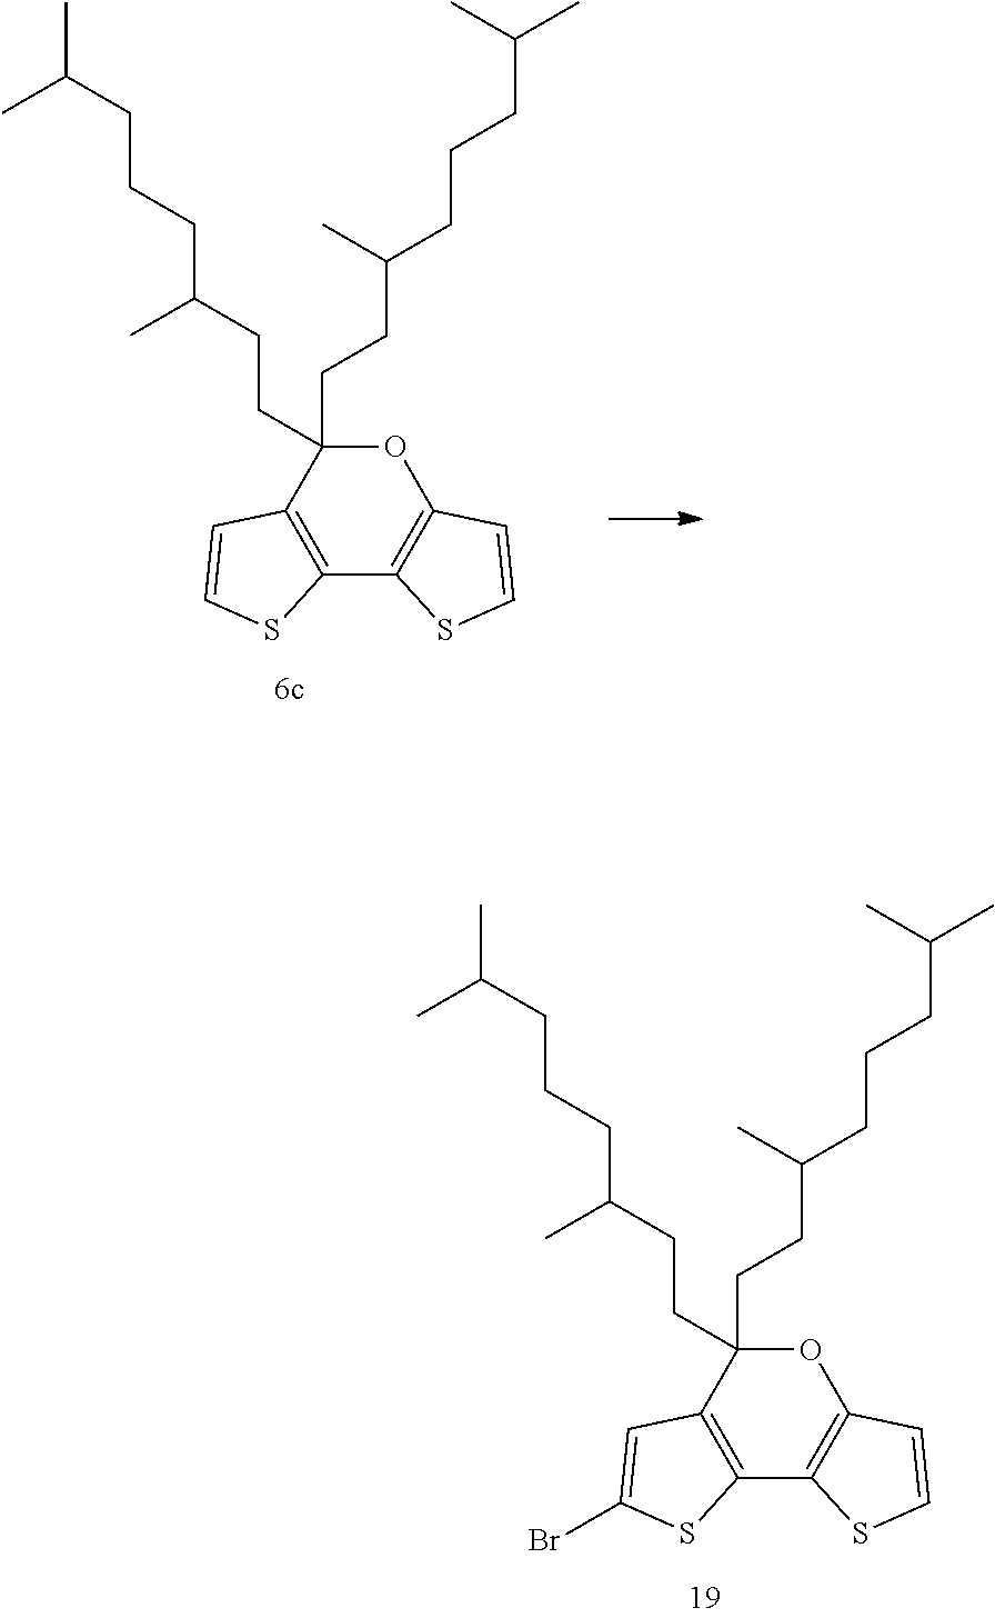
C12=C(C(CCC(C)CCCC(C)C)(CCC(C)CCCC(C)C)OC3=C1SC=C3)C=C(Br)S2.C12=C(C(CCC(C)CCCC(C)C)(CCC(C)CCCC(C)C)OC3=C1SC=C3)C=CS2
